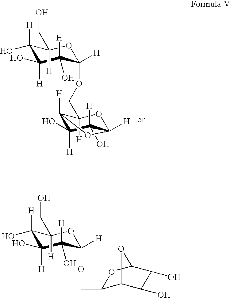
C1([H])(O)C(O)([H])C([H])(O)C([H])(OCC2([H])C3([H])C(O)([H])C(O)([H])C([H])(O2)O3)OC1([H])CO.C(C1([H])C([H])(O)C(O)([H])C(O)([H])C([H])(OCC2C3C(O)C(O)C(O2)O3)O1)O
